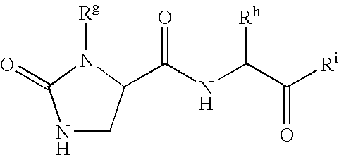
N1CC(C(NC(C([Ri])=O)[Rh])=O)N([Rg])C1=O
